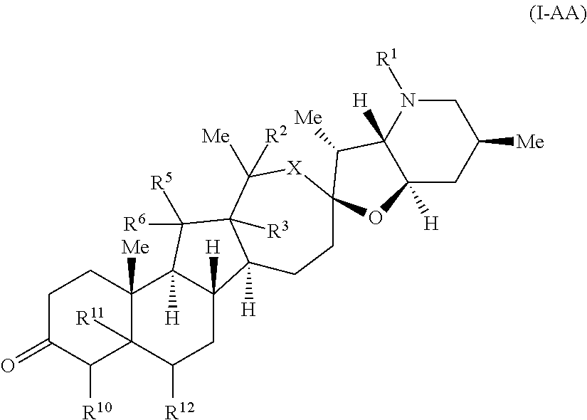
C1C(=O)C([R10])C2([R11])C([Me])(C1)C1([H])C([H])(CC2[R12])C2([H])C([R3])(C1([R5])[R6])C([Me])([R2])[X]C1(CC2)C([Me])C2([H])N([R1])CC([Me])CC2([H])O1
